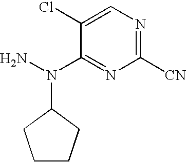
NN(C1CCCC1)C1=NC([CN])=NC=C1Cl
